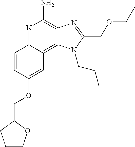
C1(OCC2CCCO2)=CC2=C3C(=C(N)N=C2C=C1)N=C(COCC)N3CCC
